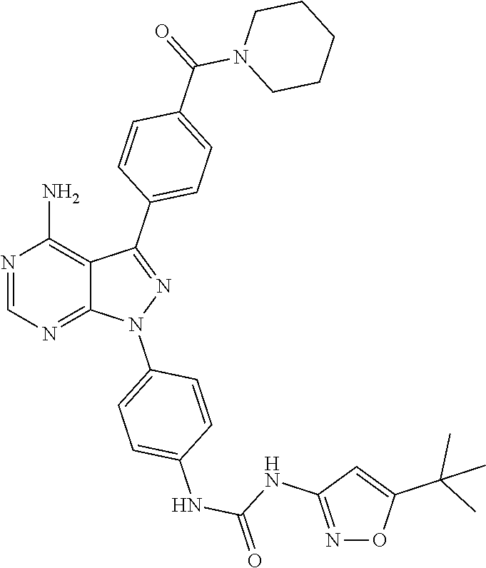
N1=CN=C2C(=C1N)C(C1=CC=C(C(N3CCCCC3)=O)C=C1)=NN2C1=CC=C(NC(=O)NC2=NOC(C(C)(C)C)=C2)C=C1
